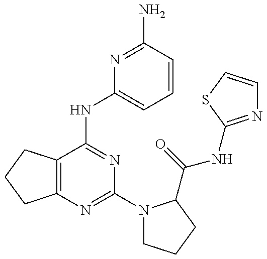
C12=C(C(NC3=CC=CC(N)=N3)=NC(N3CCCC3C(=O)NC3=NC=CS3)=N1)CCC2
